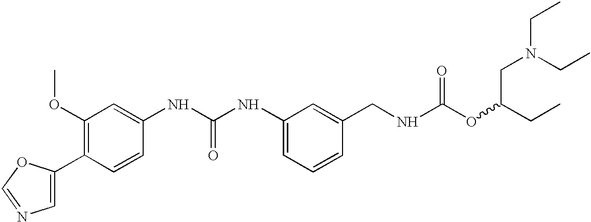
C1=C(C2=C(OC)C=C(NC(NC3=CC=CC(CNC(OC(CC)CN(CC)CC)=O)=C3)=O)C=C2)OC=N1
